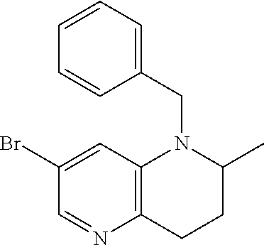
C1(Br)=CC2=C(CCC(C)N2CC2=CC=CC=C2)N=C1
